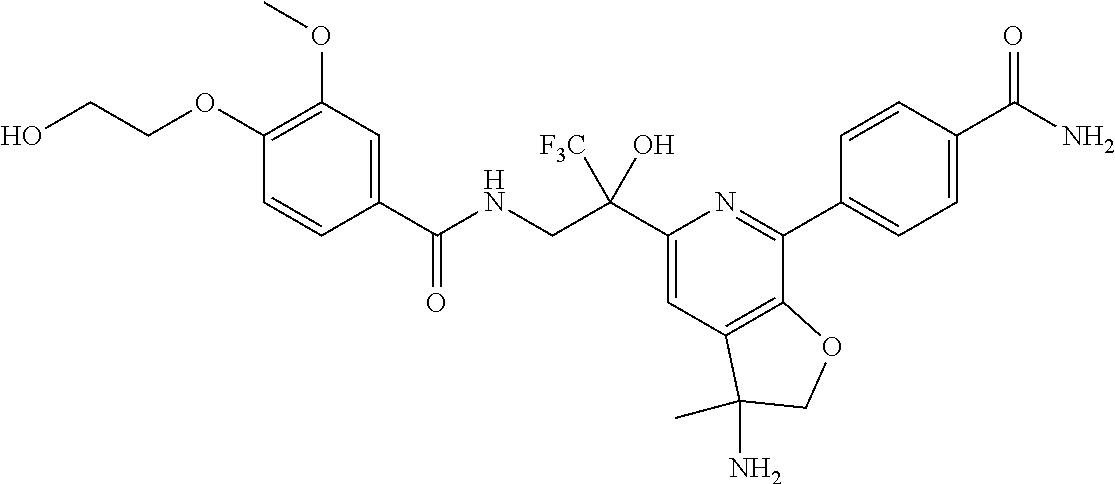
C1(C(NCC(C2=CC3=C(C(C4=CC=C(C(N)=O)C=C4)=N2)OCC3(N)C)([F3C])O)=O)=CC(OC)=C(OCCO)C=C1
